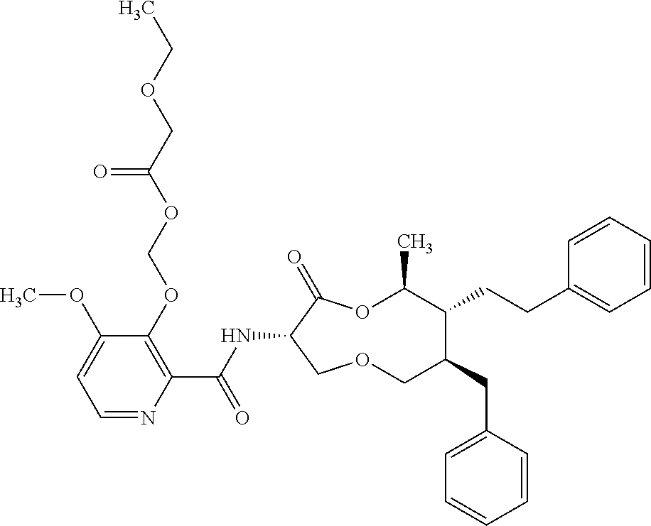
C1(OCOC(COCC)=O)=C(C(NC2C(=O)OC(C)C(CCC3=CC=CC=C3)C(CC3=CC=CC=C3)COC2)=O)N=CC=C1OC
